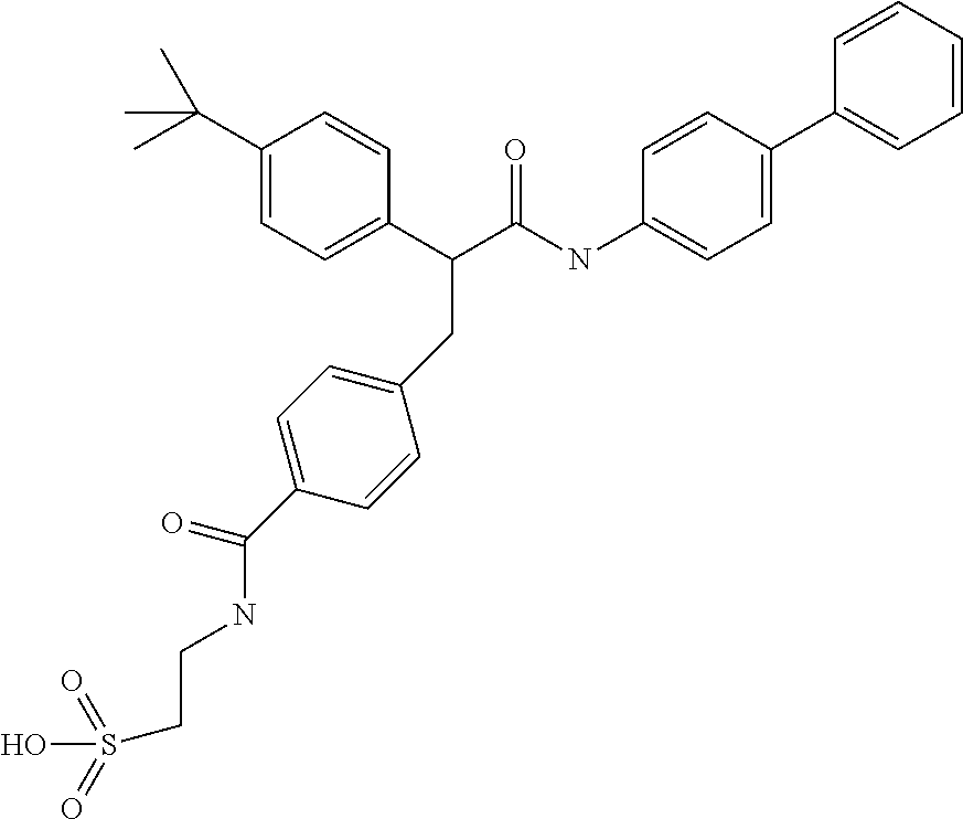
C1=CC=CC=C1C1=CC=C(NC(C(C2=CC=C(C(C)(C)C)C=C2)CC2=CC=C(C(=O)NCCS(O)(=O)=O)C=C2)=O)C=C1
